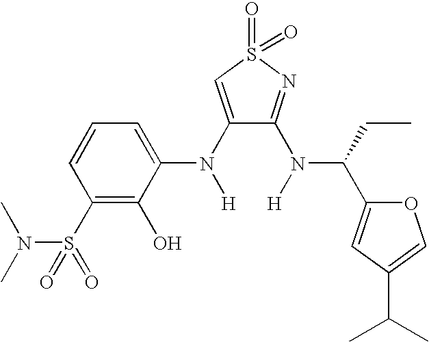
C1(N([H])C2=CC=CC(S(N(C)C)(=O)=O)=C2O)=CS(=O)(=O)N=C1N([H])C(CC)C1=CC(C(C)C)=CO1
